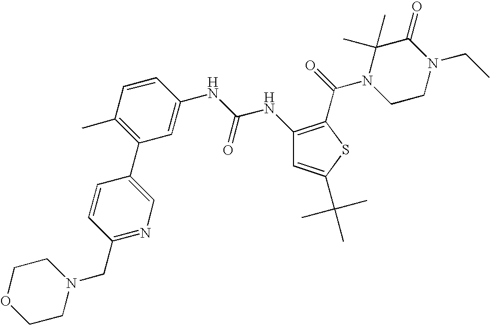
C1CN(CC2=NC=C(C3=C(C)C=CC(NC(=O)NC4=C(C(N5CCN(CC)C(=O)C5(C)C)=O)SC(C(C)(C)C)=C4)=C3)C=C2)CCO1
